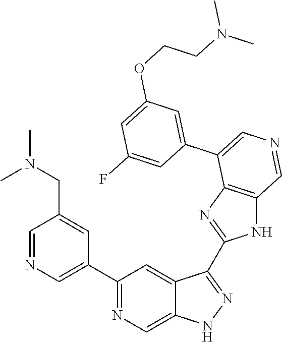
C1(C2=CN=CC(CN(C)C)=C2)=NC=C2C(=C1)C(C1=NC3=C(N1)C=NC=C3C1=CC(OCCN(C)C)=CC(F)=C1)=NN2
